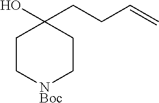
C1C[NBoc]CCC1(CCC=C)O
